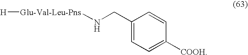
C1=C([COOH])C=CC(CN[Glu-Val-Leu-Pns][H])=C1
